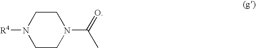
C1CN(C(=O)C)CCN1[R4]
